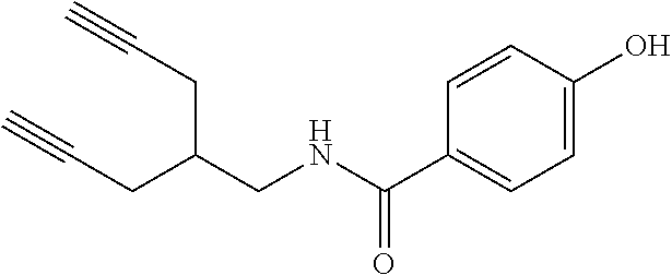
C1=C(O)C=CC(C(NCC(CC#C)CC#C)=O)=C1
